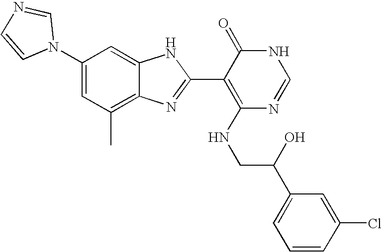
C1(C)=C2C(=CC(N3C=NC=C3)=C1)NC(C1=C(NCC(C3=CC=CC(Cl)=C3)O)N=CNC1=O)=N2
